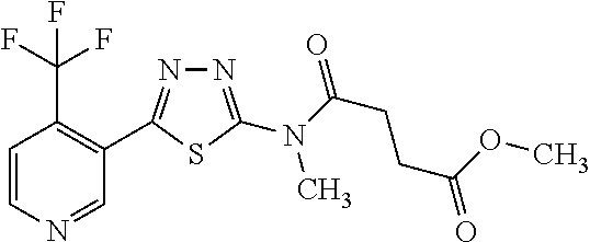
N1=C(N(C(=O)CCC(=O)OC)C)SC(C2=C(C(F)(F)F)C=CN=C2)=N1
